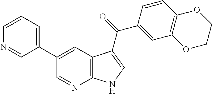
C12=C(C=C(C3=CC=CN=C3)C=N1)C(C(=O)C1=CC3=C(C=C1)OCCO3)=CN2
